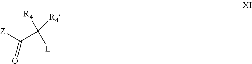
[Z]C(C([L])([R4])[R4])=O
